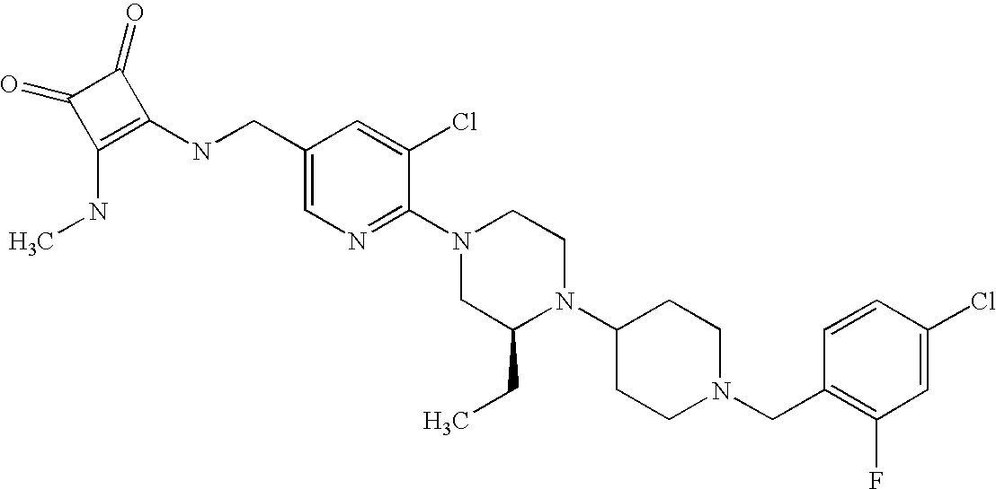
C1(Cl)=CC(F)=C(CN2CCC(N3C(CC)CN(C4=NC=C(CNC5=C(NC)C(=O)C5=O)C=C4Cl)CC3)CC2)C=C1
